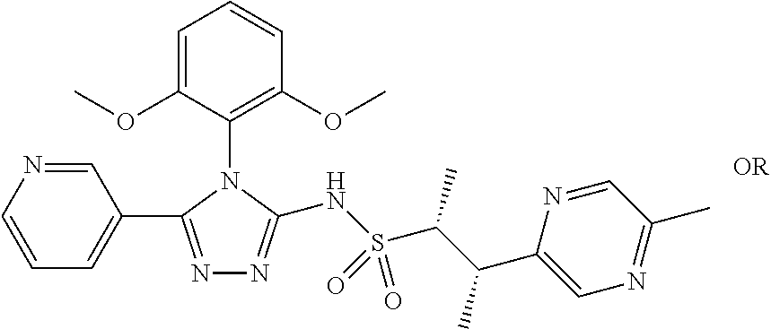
N1=C(C2=CC=CN=C2)N(C2=C(OC)C=CC=C2OC)C(NS(C(C(C)C2=CN=C(C)C=N2)C)(=O)=O)=N1
